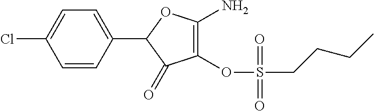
C1(OS(=O)(CCCC)=O)=C(N)OC(C2=CC=C(Cl)C=C2)C1=O
